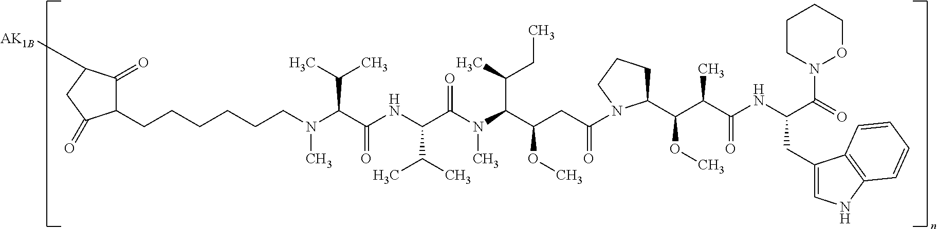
C1(CCCCCCN(C(C(NC(C(N(C(C(CC(=O)N2C(C(C(C(NC(C(=O)N3OCCCC3)CC3=CNC4=C3C=CC=C4)=O)C)OC)CCC2)OC)C(C)CC)C)=O)C(C)C)=O)C(C)C)C)C(=O)C([AK1B])CC1=O
